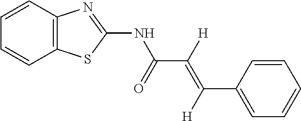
C1=CC2=C(C=C1)N=C(NC(C([H])=C([H])C1=CC=CC=C1)=O)S2
